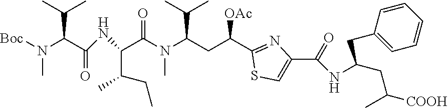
N(C(=O)C(C(C)CC)NC(C(C(C)C)N(C)[Boc])=O)(C(CC(C1=NC(C(=O)NC(CC2=CC=CC=C2)CC(C)[COOH])=CS1)[OAc])C(C)C)C
